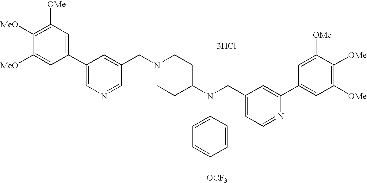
C1=C([MeO])C([MeO])=C([OMe])C=C1C1=CN=CC(CN2CCC(N(CC3=CC=NC(C4=CC([OMe])=C([OMe])C([OMe])=C4)=C3)C3=CC=C([OCF3])C=C3)CC2)=C1.[3HCl]
